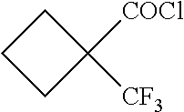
[COCl]C1([CF3])CCC1
